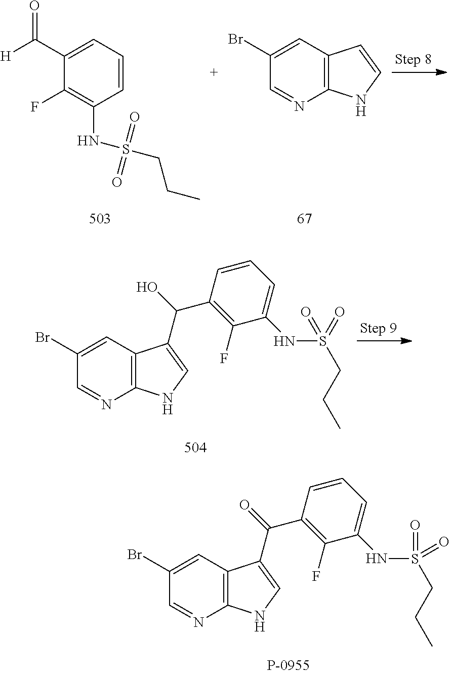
C1=CC=C(C([H])=O)C(F)=C1NS(CCC)(=O)=O.C12=C(C=C(Br)C=N1)C=CN2.C12=C(C=C(Br)C=N1)C(C(O)C1=C(F)C(NS(=O)(=O)CCC)=CC=C1)=CN2.C12=C(C=C(Br)C=N1)C(C(=O)C1=C(F)C(NS(=O)(=O)CCC)=CC=C1)=CN2
